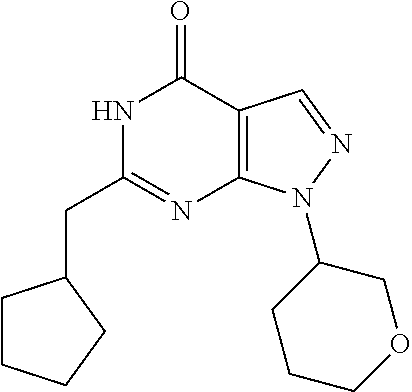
N1C(CC2CCCC2)=NC2=C(C1=O)C=NN2C1CCCOC1
